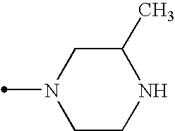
C1(C)CN(C)CCN1
